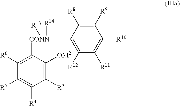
C1([CONN]([R14])([R13])C2=C([R6])C([R5])=C([R4])C([R3])=C2[OM2])=C([R12])C([R11])=C([R10])C([R9])=C1[R8]
